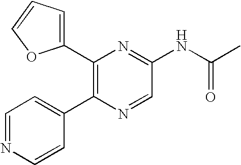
C1(C2=C(C3=CC=NC=C3)N=CC(NC(C)=O)=N2)=CC=CO1
